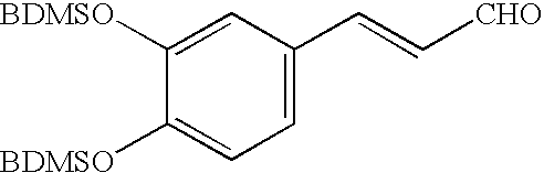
C1([BDMSO])=CC(C=C[CHO])=CC=C1[BDMSO]
